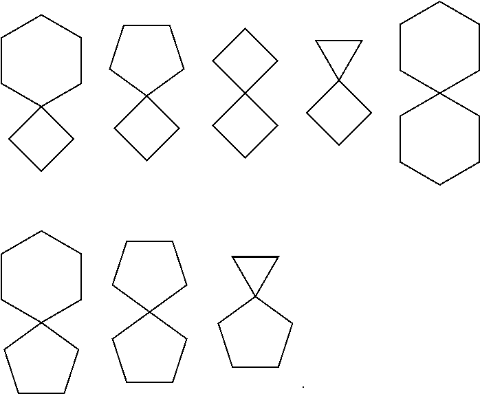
C12(CCC1)CCCCC2.C12(CCC1)CCCC2.C12(CCC1)CCC2.C12(CCC1)CC2.C12(CCCCC1)CCCCC2.C12(CCCCC1)CCCC2.C1CCCC12CCCC2.C1CCCC12CC2
